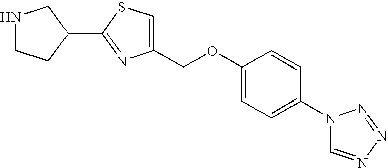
N1(C2=CC=C(OCC3=CSC(C4CNCC4)=N3)C=C2)C=NN=N1
